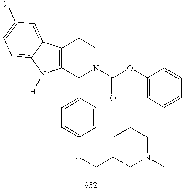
C12=C(C(C3=CC=C(OCC4CN(C)CCC4)C=C3)N(C(OC3=CC=CC=C3)=O)CC1)N([H])C1=CC=C(Cl)C=C21
